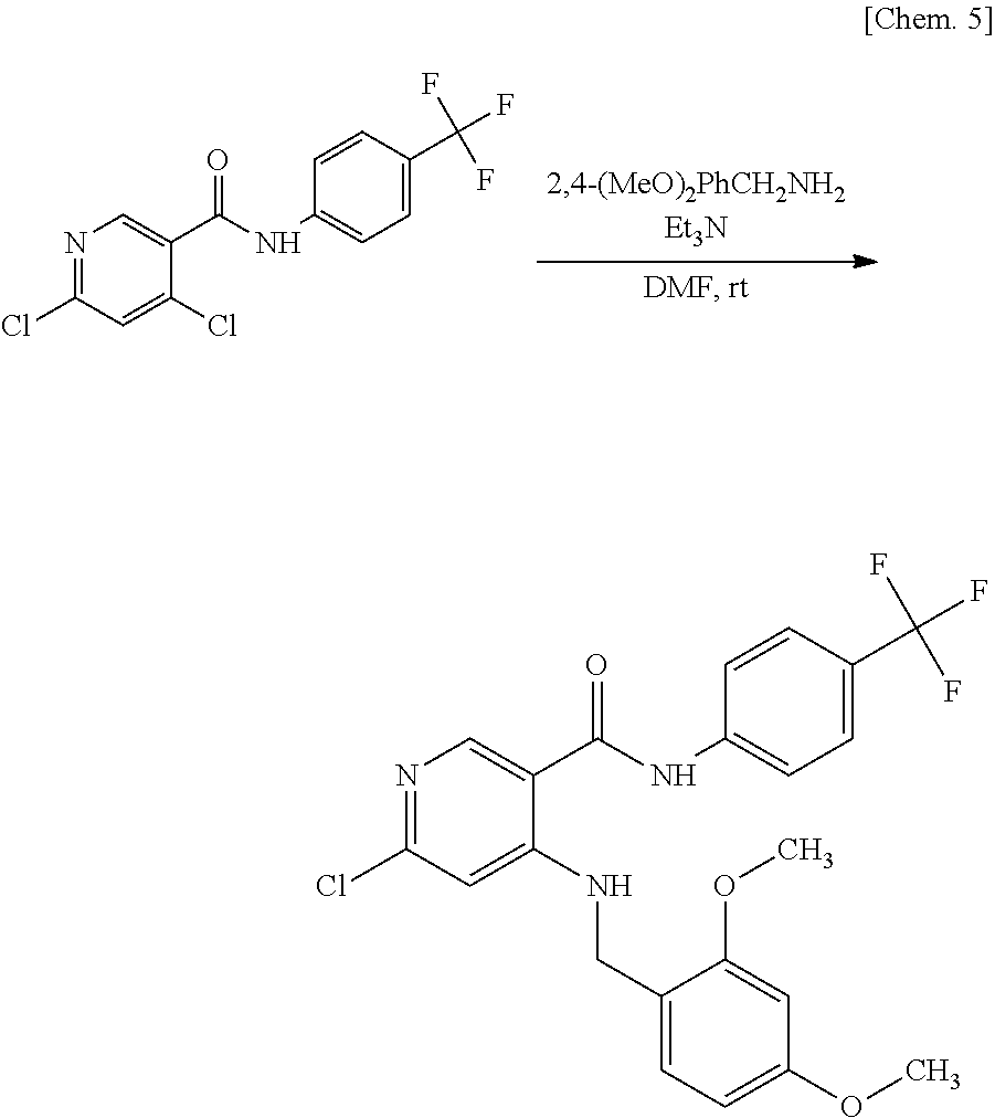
N1=C(Cl)C=C(Cl)C(C(NC2=CC=C(C(F)(F)F)C=C2)=O)=C1.N1=C(Cl)C=C(NCC2=CC=C(OC)C=C2OC)C(C(NC2=CC=C(C(F)(F)F)C=C2)=O)=C1
